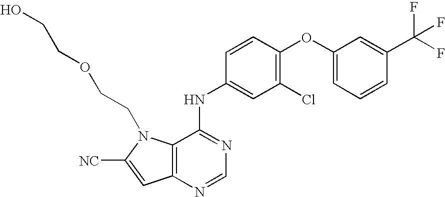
C1=C(C(F)(F)F)C=CC=C1OC1=C(Cl)C=C(NC2=NC=NC3=C2N(CCOCCO)C([NC])=C3)C=C1
